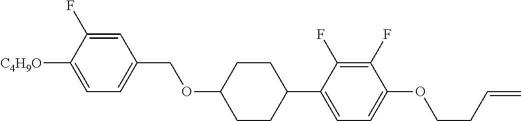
C1=C(F)C([C4H9O])=CC=C1COC1CCC(C2=CC=C(OCCC=C)C(F)=C2F)CC1
